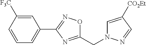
C1=CC=C(C2=NOC(CN3C=C([CO2Et])C=N3)=N2)C=C1[F3C]
